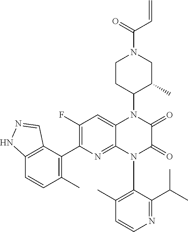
C12=C(C(C3=C(F)C=C4C(=N3)N(C3=C(C)C=CN=C3C(C)C)C(=O)C(=O)N4C3C(C)CN(C(=O)C=C)CC3)=C(C)C=C1)C=NN2
